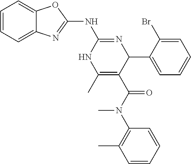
C1=CC=C2C(=C1)N=C(NC1=NC(C3=CC=CC=C3Br)C(C(=O)N(C3=C(C)C=CC=C3)C)=C(C)N1)O2
